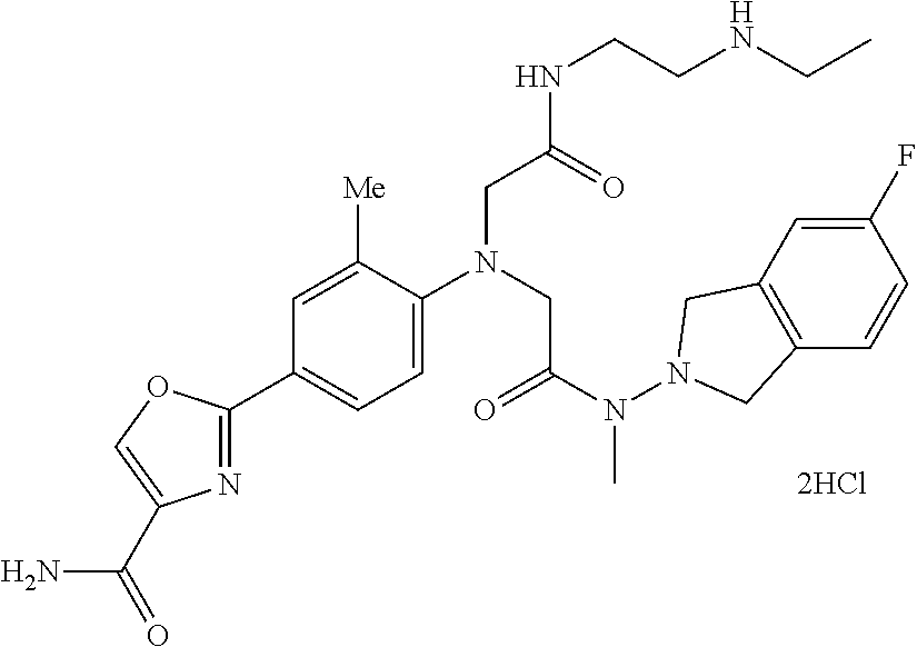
C1=C([Me])C(N(CC(N(N2CC3=C(C2)C=C(F)C=C3)C)=O)CC(NCCNCC)=O)=CC=C1C1=NC(C(=O)N)=CO1
